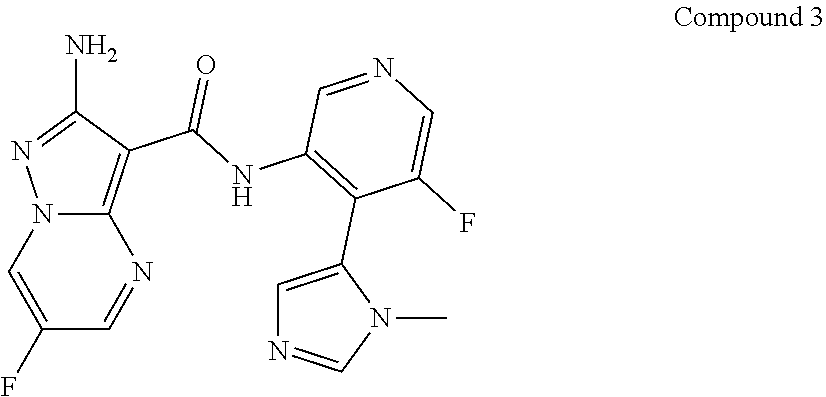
N12C(=C(C(=O)NC3=C(C4=CN=CN4C)C(F)=CN=C3)C(N)=N1)N=CC(F)=C2
